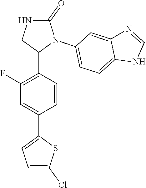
C1(F)=C(C2N(C3=CC=C4C(=C3)N=CN4)C(=O)NC2)C=CC(C2=CC=C(Cl)S2)=C1
